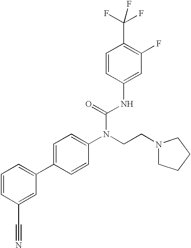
C1=CC(C#N)=CC(C2=CC=C(N(CCN3CCCC3)C(=O)NC3=CC(F)=C(C(F)(F)F)C=C3)C=C2)=C1
